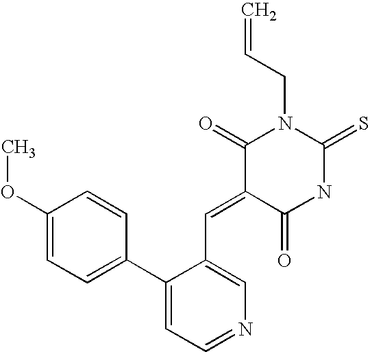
C1(OC)=CC=C(C2=CC=NC=C2C=C2C(=O)NC(=S)N(CC=C)C2=O)C=C1
